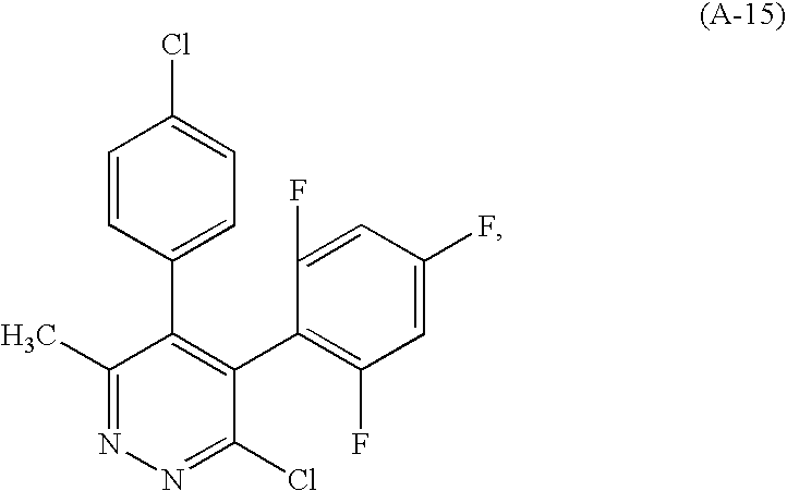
ClC1=CC=C(C2=C(C3=C(F)C=C(F)C=C3F)C(Cl)=NN=C2C)C=C1
